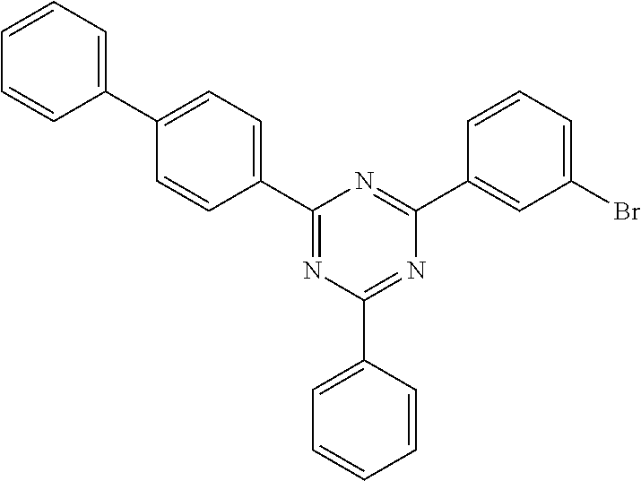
C1(C2=CC=C(C3=CC=CC=C3)C=C2)=NC(C2=CC=CC=C2)=NC(C2=CC(Br)=CC=C2)=N1
